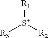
[R3][S+]([R2])[R1]
